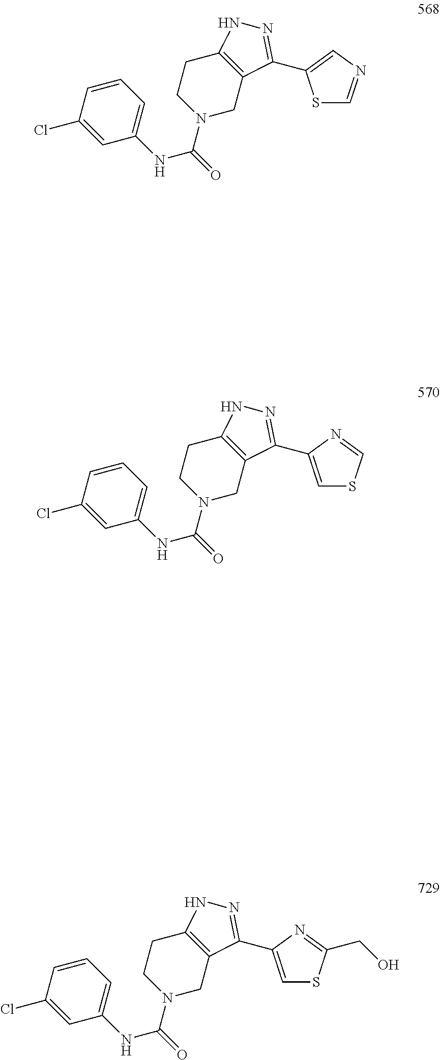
C1=CC=C(NC(=O)N2CC3=C(CC2)NN=C3C2=CN=CS2)C=C1Cl.C1=CC=C(NC(=O)N2CC3=C(CC2)NN=C3C2=CSC=N2)C=C1Cl.C1=CC=C(NC(=O)N2CC3=C(CC2)NN=C3C2=CSC(CO)=N2)C=C1Cl
